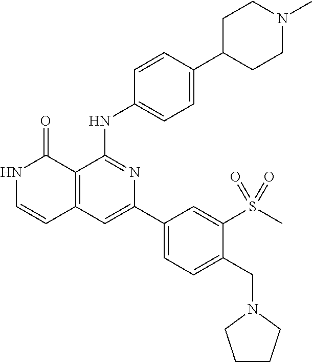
C1=CC(NC2=NC(C3=CC=C(CN4CCCC4)C(S(C)(=O)=O)=C3)=CC3=C2C(=O)NC=C3)=CC=C1C1CCN(C)CC1
